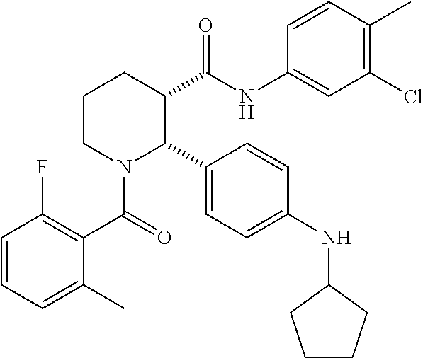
C1=CC=C(C)C(C(=O)N2C(C3=CC=C(NC4CCCC4)C=C3)C(C(NC3=CC(Cl)=C(C)C=C3)=O)CCC2)=C1F
